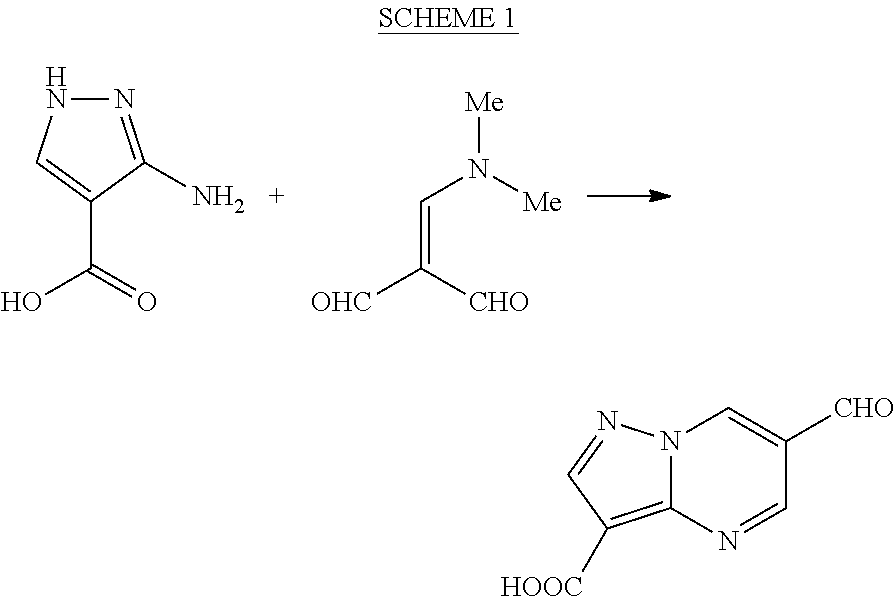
N1=C(N)C(C(=O)O)=CN1.C(=C([CHO])[OHC])N([Me])[Me].N12C(=C([HOOC])C=N1)N=CC([CHO])=C2
